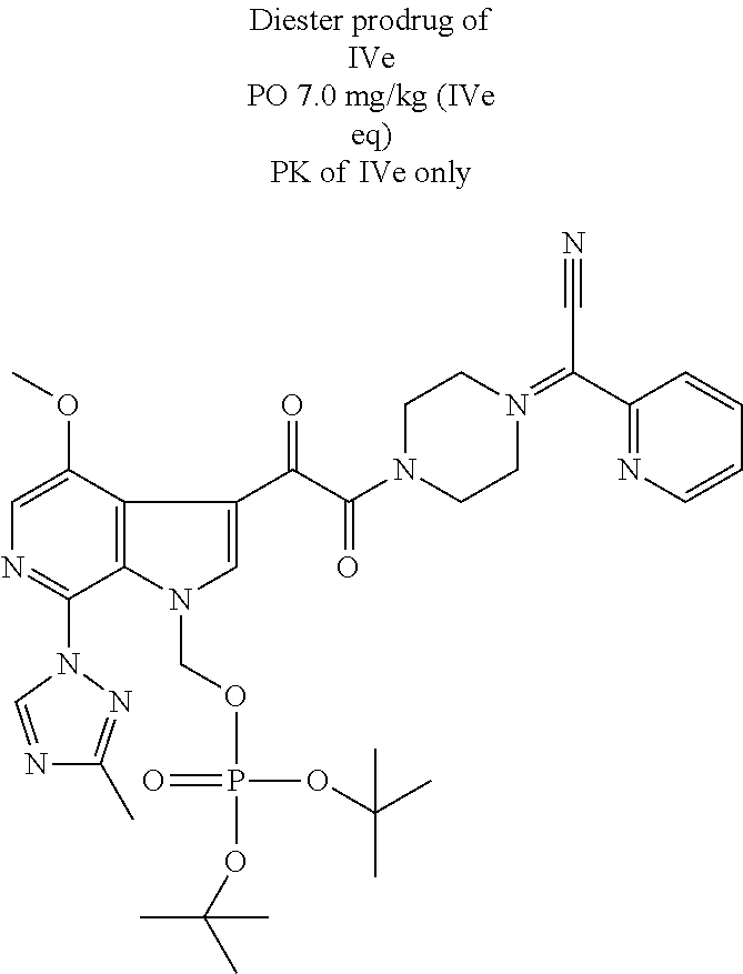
C1=C(OC)C2=C(C(N3C=NC(C)=N3)=N1)N(COP(OC(C)(C)C)(=O)OC(C)(C)C)C=C2C(=O)C(N1CCN(=C(C2=NC=CC=C2)C#N)CC1)=O
